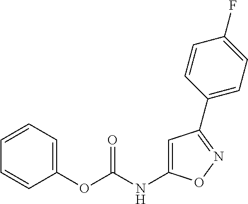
C1(OC(NC2=CC(C3=CC=C(F)C=C3)=NO2)=O)=CC=CC=C1
